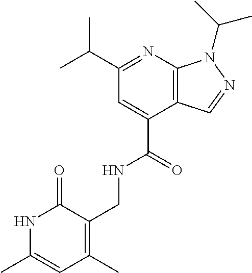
C(C1=NC2=C(C(C(=O)NCC3=C(C)C=C(C)NC3=O)=C1)C=NN2C(C)C)(C)C
